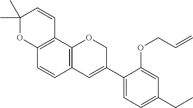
C1(C)(C)OC2=C(C=C1)C1=C(C=C2)C=C(C2=CC=C(CC)C=C2OCC=C)CO1
